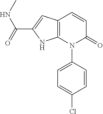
C12=C(C=C(C(NC)=O)N1)C=CC(=O)N2C1=CC=C(Cl)C=C1
